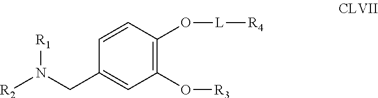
C1(CN([R2])[R1])=CC(O[R3])=C(O[L][R4])C=C1
